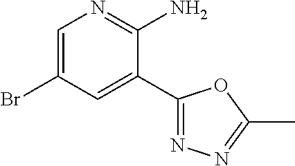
C1=C(Br)C=C(C2=NN=C(C)O2)C(N)=N1
